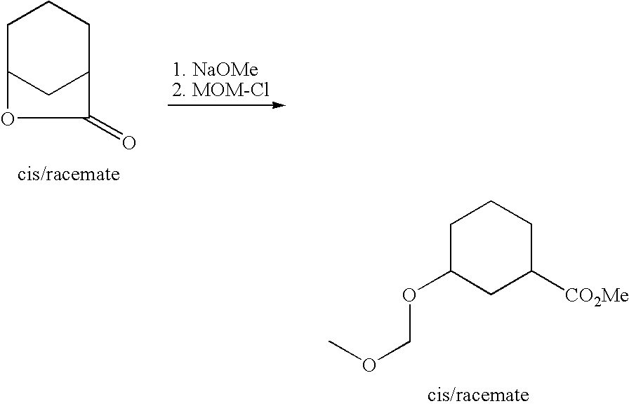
C1C2CC(CC1)C(=O)O2.C1C(OCOC)CC([CO2Me])CC1
